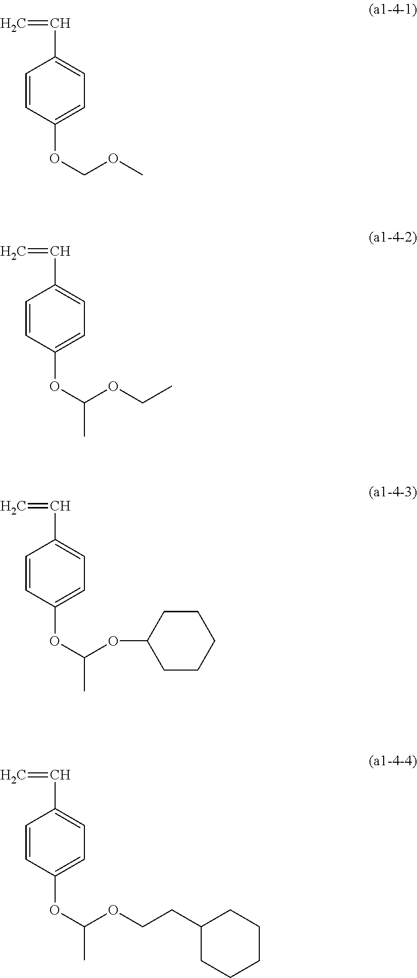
C1=CC(OCOC)=CC=C1C=C.C1=CC(OC(OCC)C)=CC=C1C=C.C1=CC(OC(OC2CCCCC2)C)=CC=C1C=C.C1=CC(OC(OCCC2CCCCC2)C)=CC=C1C=C
